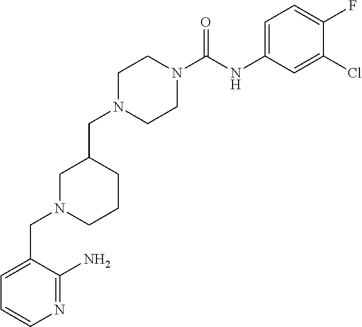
C1N(CC2CN(CC3=CC=CN=C3N)CCC2)CCN(C(NC2=CC=C(F)C(Cl)=C2)=O)C1
